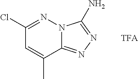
N12C(=NN=C1N)C(C)=CC(Cl)=N2.[TFA]
